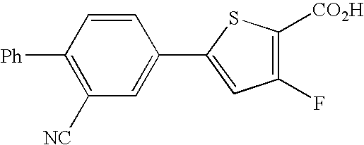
[Ph]C1=C([NC])C=C(C2=CC(F)=C([CO2H])S2)C=C1
